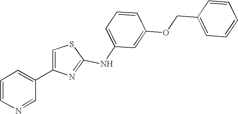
C1=C(NC2=NC(C3=CC=CN=C3)=CS2)C=C(OCC2=CC=CC=C2)C=C1
